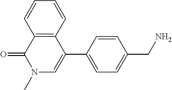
C1=CC=CC2=C1C(=O)N(C)C=C2C1=CC=C(CN)C=C1
